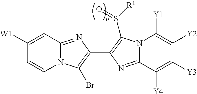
C1([W1])=CC2=NC(C3=C(S([R1])=O)N4C(=N3)C([Y4])=C([Y3])C([Y2])=C4[Y1])=C(Br)N2C=C1
